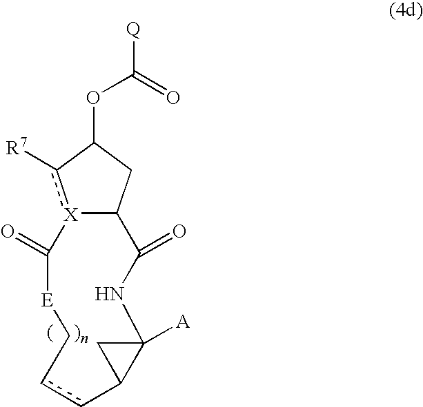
[X]12c([R7])C(OC(=O)[Q])CC1C(=O)NC1([A])C(C1)ccC[E]C2=O
